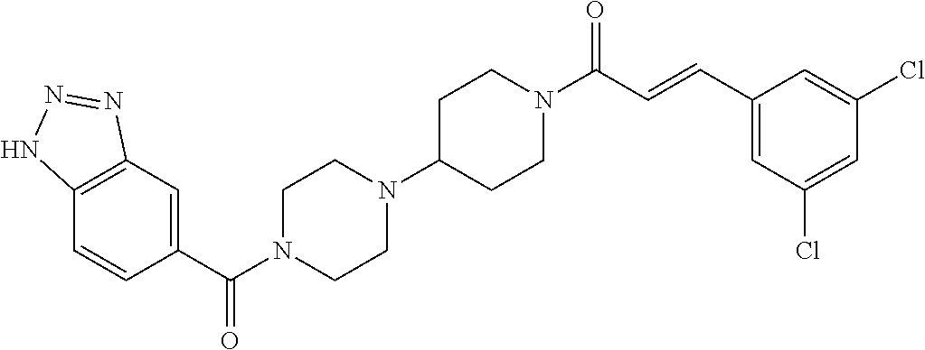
C1(C(N2CCN(C3CCN(C(C=CC4=CC(Cl)=CC(Cl)=C4)=O)CC3)CC2)=O)=CC2=C(C=C1)NN=N2
